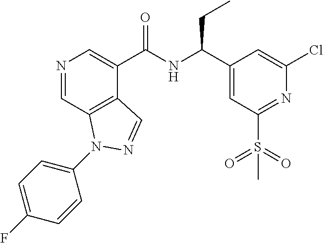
N1=CC2=C(C(C(NC(CC)C3=CC(S(=O)(=O)C)=NC(Cl)=C3)=O)=C1)C=NN2C1=CC=C(F)C=C1
